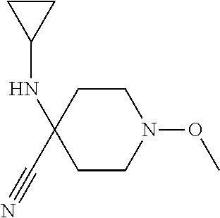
C1CN(OC)CCC1(C#N)NC1CC1
